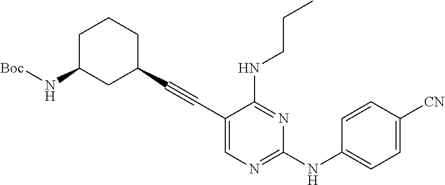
C1C(N[Boc])CC(C#CC2=CN=C(NC3=CC=C([CN])C=C3)N=C2NCCC)CC1
